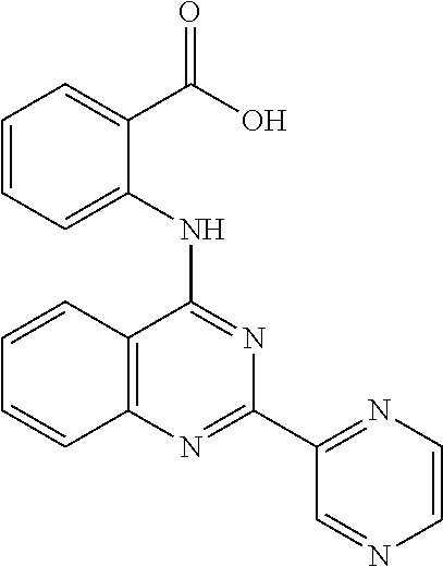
C1=CC2=C(C=C1)N=C(C1=NC=CN=C1)N=C2NC1=CC=CC=C1C(O)=O
